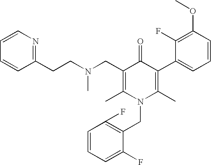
C1=CC=C(F)C(CN2C(C)=C(C3=CC=CC(OC)=C3F)C(=O)C(CN(CCC3=NC=CC=C3)C)=C2C)=C1F
